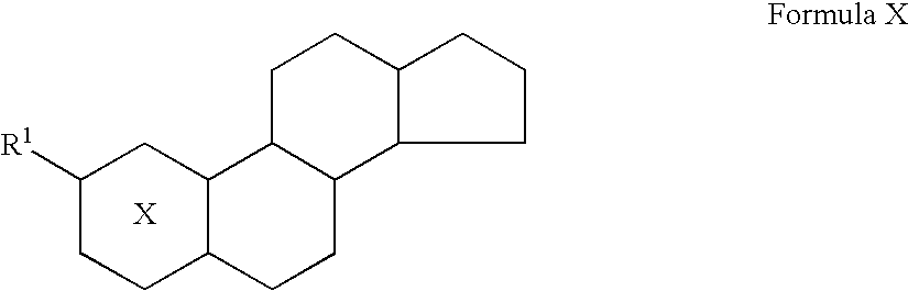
C1CC2C(C3C(CC2)C2C(CC3)CCC2)CC1[R1]
